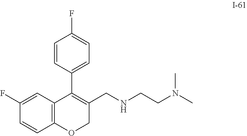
C12=C(C=C(F)C=C1)C(C1=CC=C(F)C=C1)=C(CNCCN(C)C)CO2
